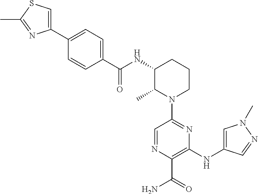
C1=NC(C(=O)N)=C(NC2=CN(C)N=C2)N=C1N1CCCC(NC(C2=CC=C(C3=CSC(C)=N3)C=C2)=O)C1C
